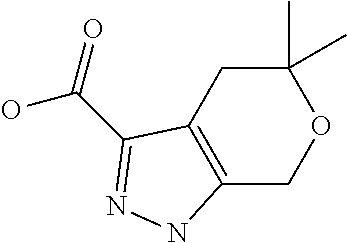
C12=C(CC(C)(C)OC1)C(C(=O)O)=NN2
